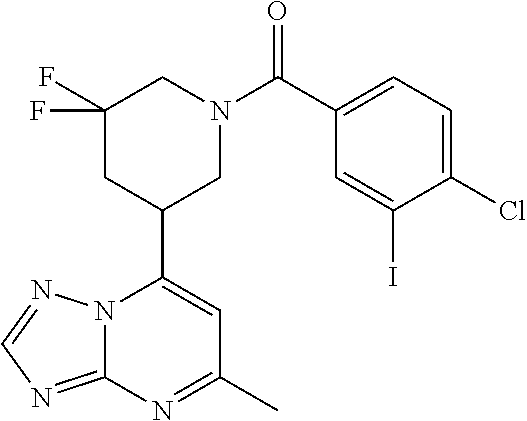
N12C(=NC=N1)N=C(C)C=C2C1CN(C(=O)C2=CC=C(Cl)C(I)=C2)CC(F)(F)C1
